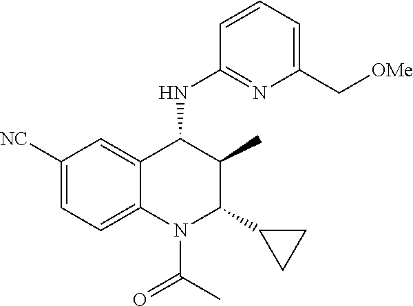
C1([NC])=CC=C2C(=C1)C(NC1=NC(C[OMe])=CC=C1)C(C)C(C1CC1)N2C(C)=O
